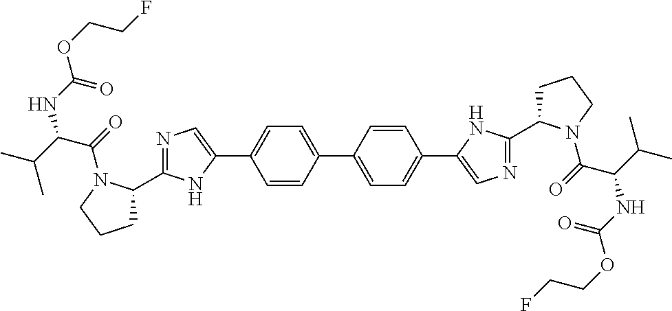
C1(C2=CC=C(C3=CC=C(C4=CN=C(C5CCCN5C(=O)C(C(C)C)NC(OCCF)=O)N4)C=C3)C=C2)=CN=C(C2CCCN2C(=O)C(C(C)C)NC(OCCF)=O)N1
